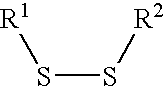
S(S[R2])[R1]
